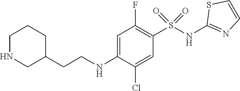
C1=C(NCCC2CCCNC2)C(Cl)=CC(S(NC2=NC=CS2)(=O)=O)=C1F
